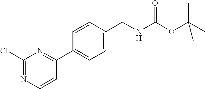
C1(Cl)=NC=CC(C2=CC=C(CNC(OC(C)(C)C)=O)C=C2)=N1
